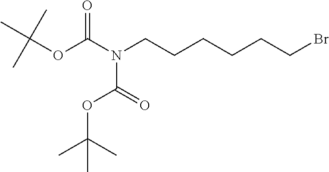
CC(OC(=O)N(C(OC(C)(C)C)=O)CCCCCCBr)(C)C
